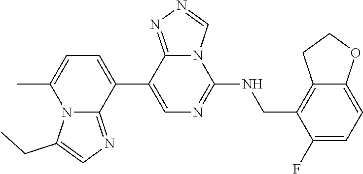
C1(C2=CC=C(C)N3C2=NC=C3CC)=CN=C(NCC2=C3C(=CC=C2F)OCC3)N2C1=NN=C2
